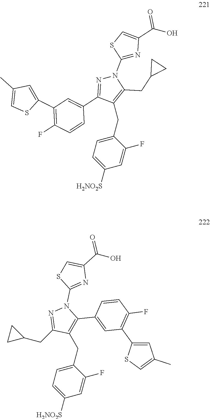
C1(CC2=CC=C([H2NO2S])C=C2F)=C(CC2CC2)N(C2=NC(C(O)=O)=CS2)N=C1C1=CC(C2=CC(C)=CS2)=C(F)C=C1.C(C1=CC=C([H2NO2S])C=C1F)C1=C(C2=CC(C3=CC(C)=CS3)=C(F)C=C2)N(C2=NC(C(O)=O)=CS2)N=C1CC1CC1
